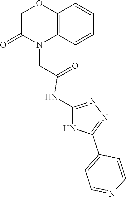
N1(CC(=O)NC2=NN=C(C3=CC=NC=C3)N2)C2=C(OCC1=O)C=CC=C2
